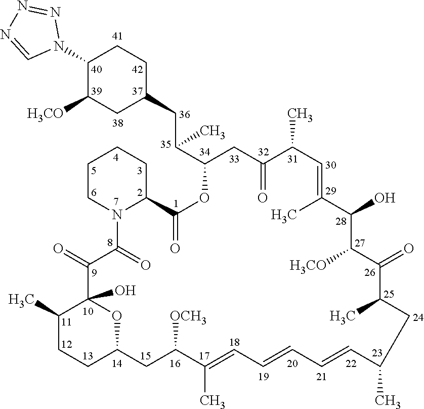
C1(N2N=NN=C2)C([H3CO])CC(CC(C2OC(=O)C3CCCCN3C(=O)C(=O)C3(O)C(C)CCC(O3)CC([OCH3])C(C)=CC=CC=CC(C)CC(C)C(=O)C([H3CO])C(O)C(C)=CC(C)C(=O)C2)C)CC1
